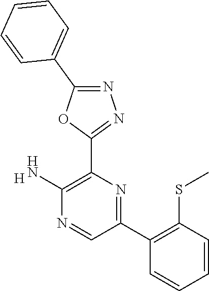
[H].C1(N)=C(C2=NN=C(C3=CC=CC=C3)O2)N=C(C2=C(SC)C=CC=C2)C=N1
